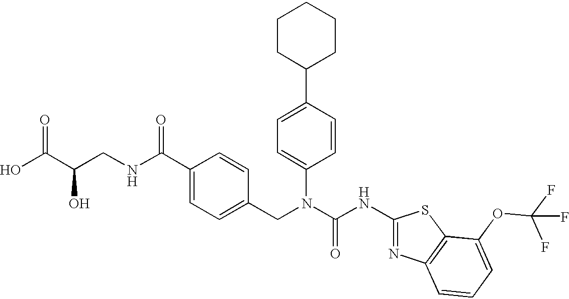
OC(C(CNC(C1=CC=C(CN(C(NC2=NC3=C(S2)C(OC(F)(F)F)=CC=C3)=O)C2=CC=C(C3CCCCC3)C=C2)C=C1)=O)O)=O
